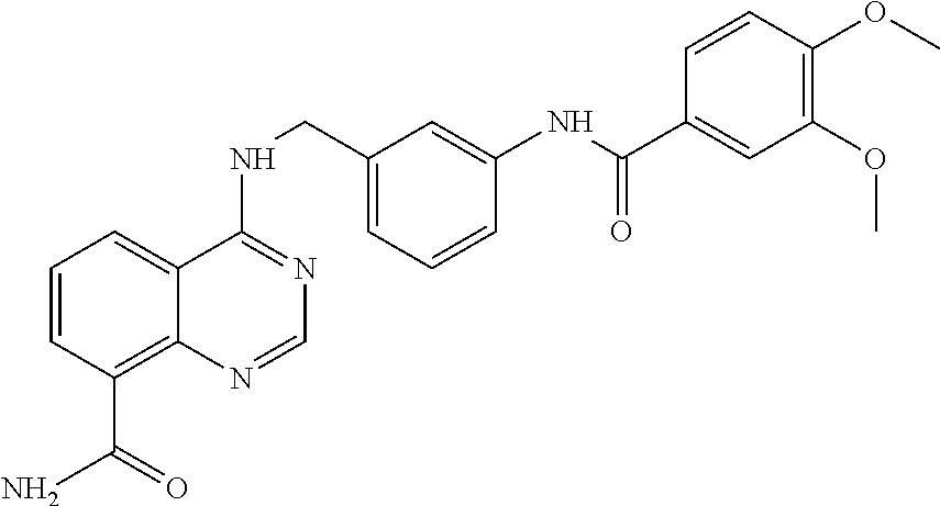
C1=CC(C(N)=O)=C2C(=C1)C(NCC1=CC=CC(NC(=O)C3=CC(OC)=C(OC)C=C3)=C1)=NC=N2
